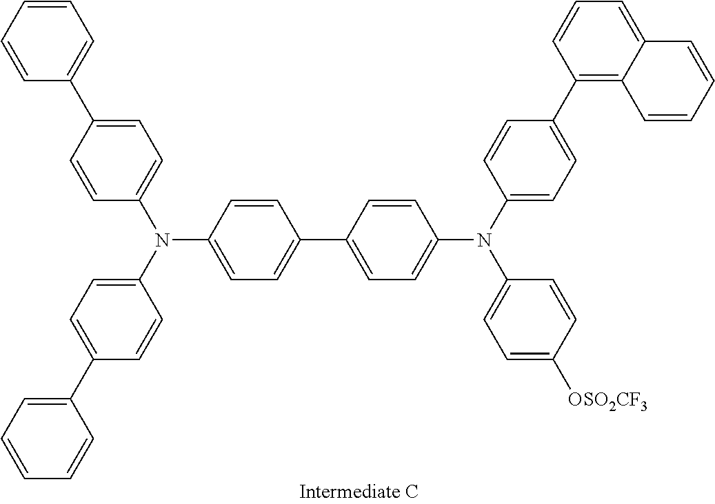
C1=CC(C2=CC=C(N(C3=CC=C([OSO2CF3])C=C3)C3=CC=C(C4=C5C(=CC=C4)C=CC=C5)C=C3)C=C2)=CC=C1N(C1=CC=C(C2=CC=CC=C2)C=C1)C1=CC=C(C2=CC=CC=C2)C=C1
